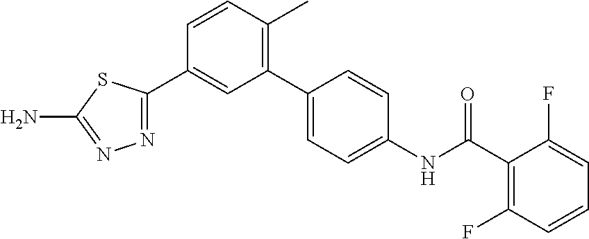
N1=C(C2=CC(C3=CC=C(NC(C4=C(F)C=CC=C4F)=O)C=C3)=C(C)C=C2)SC(N)=N1
